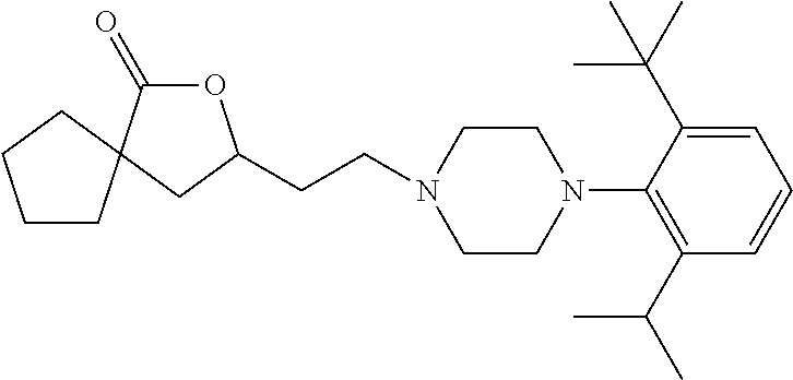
O1C(=O)C2(CC1CCN1CCN(C3=C(C(C)C)C=CC=C3C(C)(C)C)CC1)CCCC2
